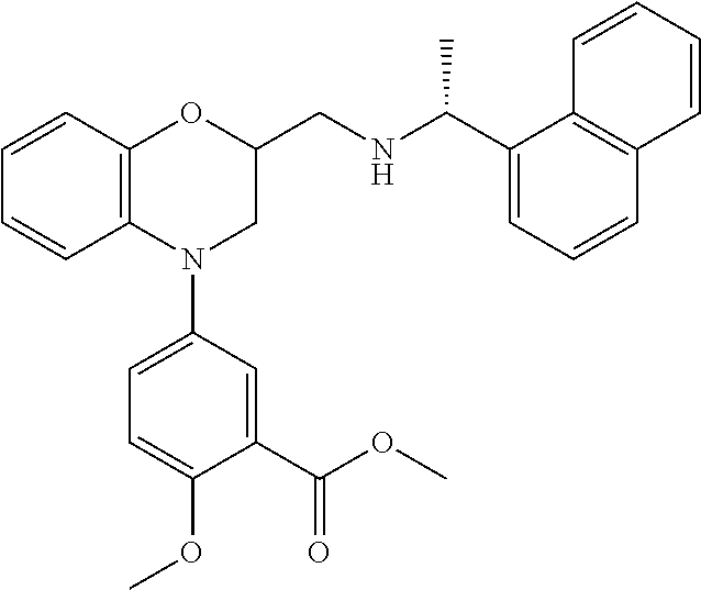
C1=CC2=C(C=C1)N(C1=CC=C(OC)C(C(OC)=O)=C1)CC(CNC(C1=CC=CC3=C1C=CC=C3)C)O2
